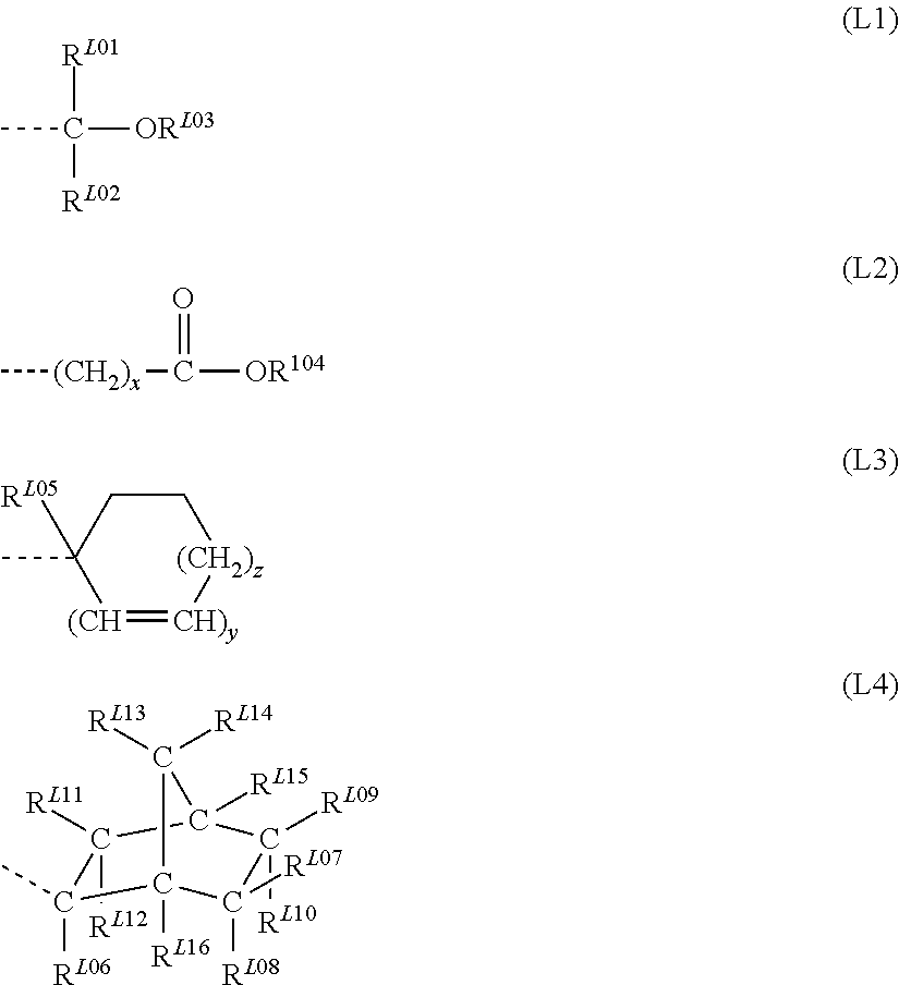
CC([ORL03])([RL01])[RL02].C[(CH2)x]C([OR104])=O.C1CC(C)([RL05])[(CH]=[CH)y][(CH2)z]1.[RL12]C1([RL11])C(C)([RL06])C2([RL16])C([RL07])([RL08])C([RL09])([RL10])C1([RL15])C2([RL13])[RL14]
